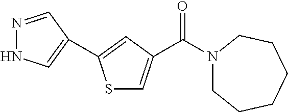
S1C=C(C(=O)N2CCCCCC2)C=C1C1=CNN=C1
